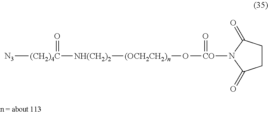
[N3][(CH2)4C](=O)[NH(CH2)2][(OCH2CH2)n]O[CO](N1C(=O)CCC1=O)=O
